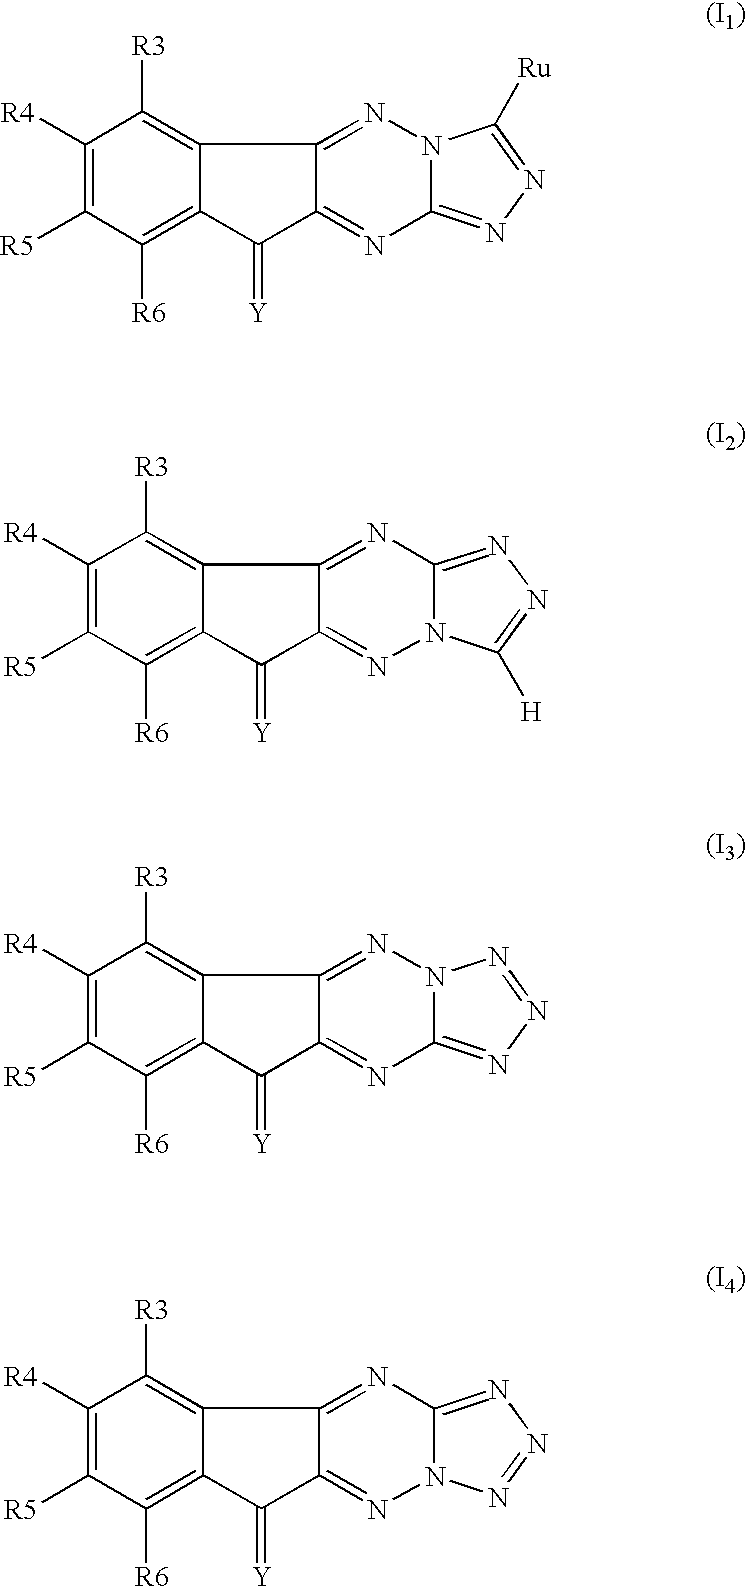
C12=C([R3])C([R4])=C([R5])C([R6])=C1C(=[Y])C1=NC3=NN=C([Ru])N3N=C21.C12=C([R3])C([R4])=C([R5])C([R6])=C1C(=[Y])C1=NN3C(=NN=C3[H])N=C21.C12=C([R3])C([R4])=C([R5])C([R6])=C1C(=[Y])C1=NC3=NN=NN3N=C21.C12=C([R3])C([R4])=C([R5])C([R6])=C1C(=[Y])C1=NN3C(=NN=N3)N=C21
